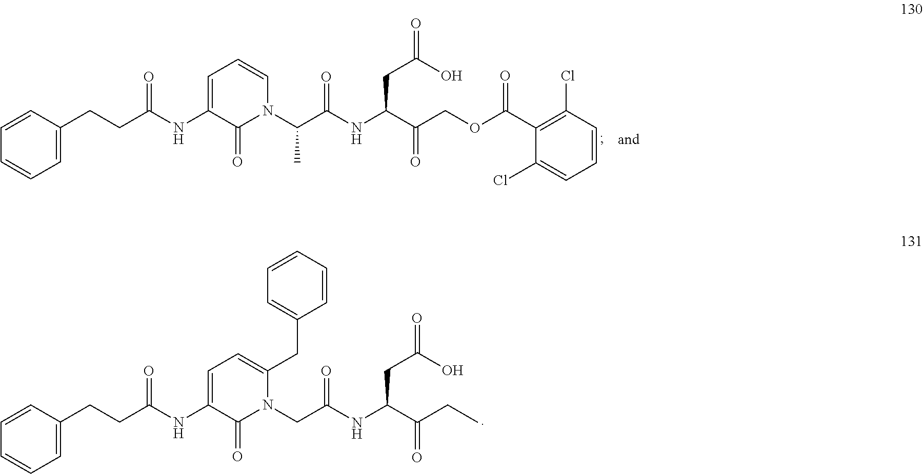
C1=CC(CCC(NC2=CC=CN(C(C(NC(C(=O)COC(C3=C(Cl)C=CC=C3Cl)=O)CC(O)=O)=O)C)C2=O)=O)=CC=C1.C1=CC(CCC(NC2=CC=C(CC3=CC=CC=C3)N(CC(=O)NC(CC(O)=O)C(=O)CC)C2=O)=O)=CC=C1
